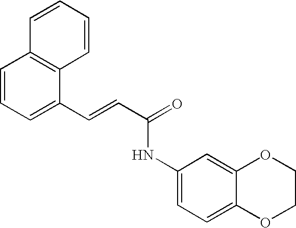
C(=CC(=O)NC1=CC=C2C(=C1)OCCO2)C1=CC=CC2=C1C=CC=C2
